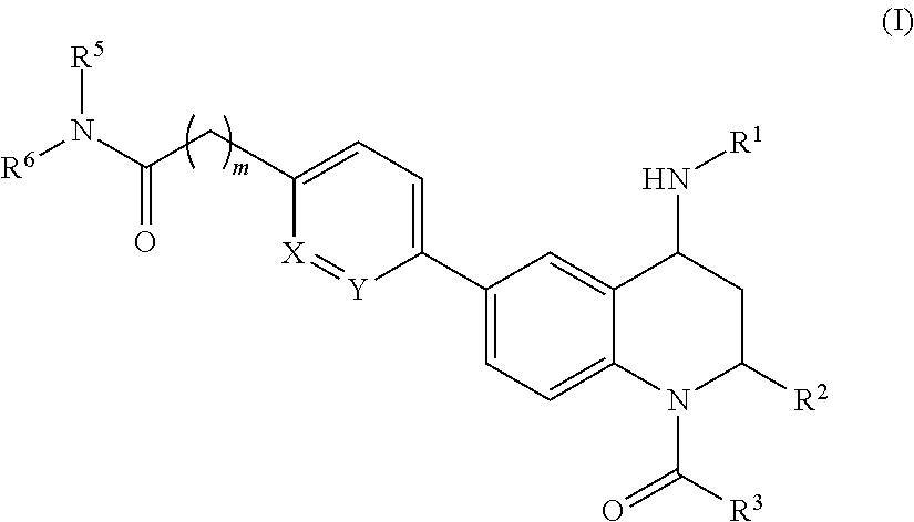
C1(C2=CC=C(CC(N([R6])[R5])=O)[X]=[Y]2)=CC=C2C(=C1)C(N[R1])CC([R2])N2C([R3])=O
